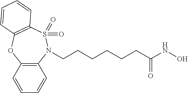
C12=C(C=CC=C1)OC1=C(S(=O)(=O)N2CCCCCCC(NO)=O)C=CC=C1
